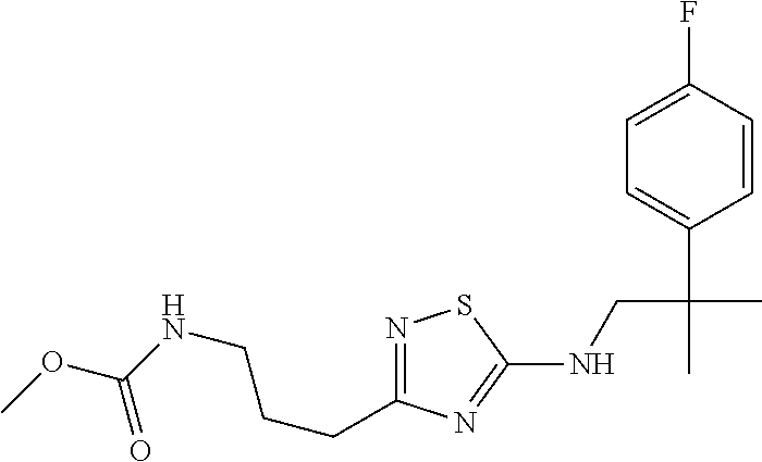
N1=C(CCCNC(OC)=O)N=C(NCC(C)(C2=CC=C(F)C=C2)C)S1
